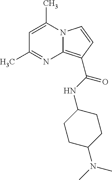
C1=C(C)N2C(=C(C(NC3CCC(N(C)C)CC3)=O)C=C2)N=C1C
